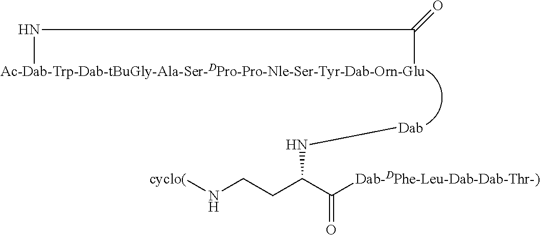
N(C)C(C)=O.N(C(CCN[cyclo(])C([Dab-DPhe-Leu-Dab-Dab-Thr-)])=O)[Dab]
